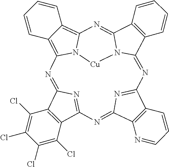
C12=C(C3=NC1=NC1=C4C(=C5N1[Cu]N1C(=N5)C5=C(C1=NC1=NC(=N3)C3=C1C=CC=N3)C=CC=C5)C=CC=C4)C(Cl)=C(Cl)C(Cl)=C2Cl
